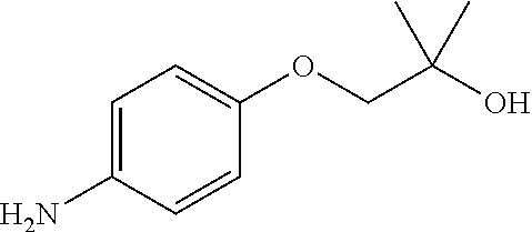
C1=C(N)C=CC(OCC(O)(C)C)=C1
